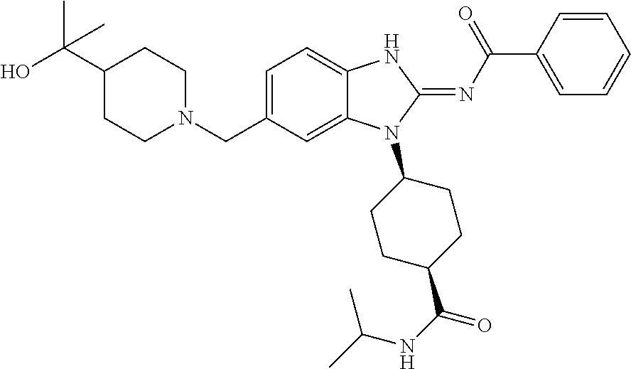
C1=C(CN2CCC(C(O)(C)C)CC2)C=C2C(=C1)NC(=NC(C1=CC=CC=C1)=O)N2C1CCC(C(NC(C)C)=O)CC1
